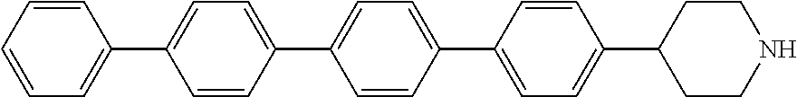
C1=CC=CC=C1C1=CC=C(C2=CC=C(C3=CC=C(C4CCNCC4)C=C3)C=C2)C=C1
